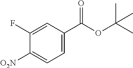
C1(F)=CC(C(OC(C)(C)C)=O)=CC=C1[O2N]
